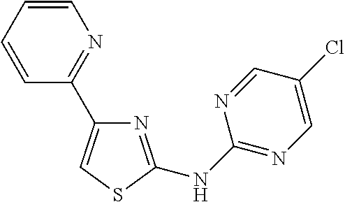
N1=C(NC2=NC=C(Cl)C=N2)SC=C1C1=NC=CC=C1
